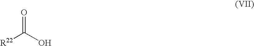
O=C(O)[R22]
